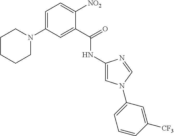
C1=C(N2CCCCC2)C=C(C(=O)NC2=CN(C3=CC=CC([CF3])=C3)C=N2)C([NO2])=C1
